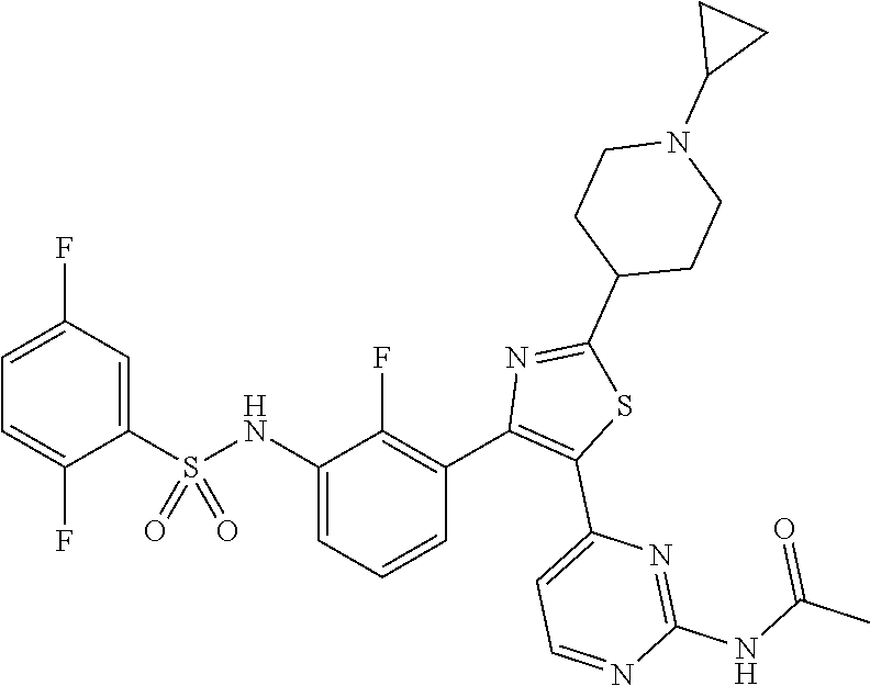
C1=C(F)C(S(NC2=CC=CC(C3=C(C4=CC=NC(NC(C)=O)=N4)SC(C4CCN(C5CC5)CC4)=N3)=C2F)(=O)=O)=CC(F)=C1
